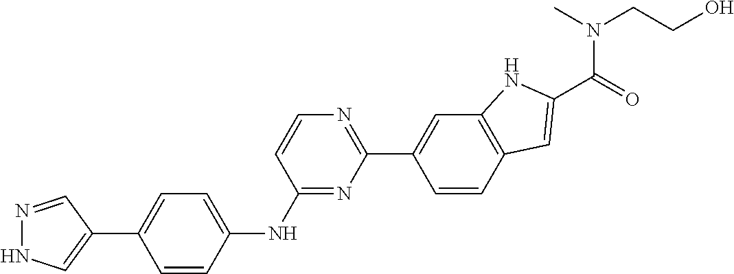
C12=C(C=CC(C3=NC=CC(NC4=CC=C(C5=CNN=C5)C=C4)=N3)=C1)C=C(C(=O)N(C)CCO)N2
